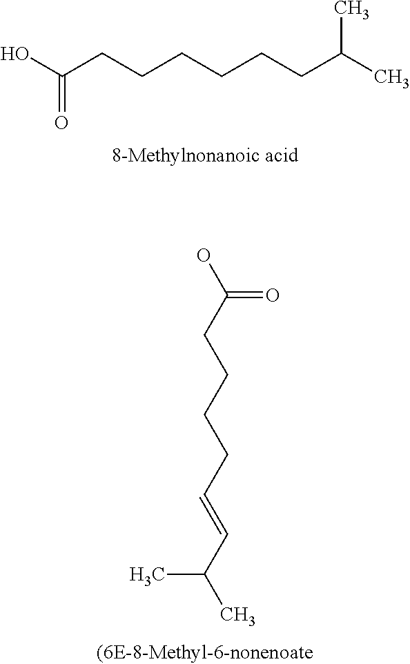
OC(CCCCC=CC(C)C)=O.OC(CCCCCCC(C)C)=O
